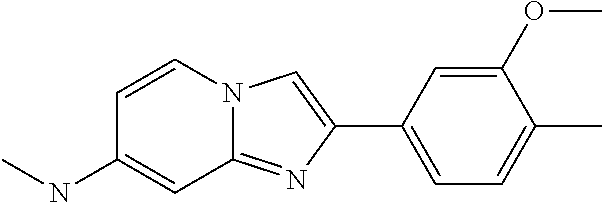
C1=C(C)C(OC)=CC(C2=CN3C(=N2)C=C(NC)C=C3)=C1
